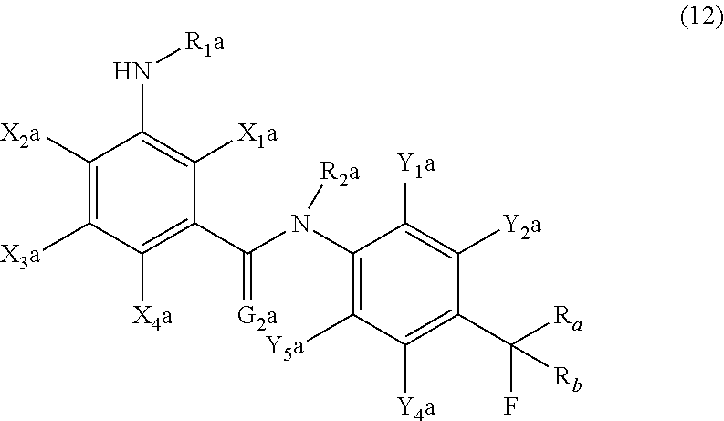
C1(N(C(C2=C([X4a])C([X3a])=C([X2a])C(N[R1a])=C2[X1a])=[G2a])[R2a])=C([Y5a])C([Y4a])=C(C([Ra])(F)[Rb])C([Y2a])=C1[Y1a]
